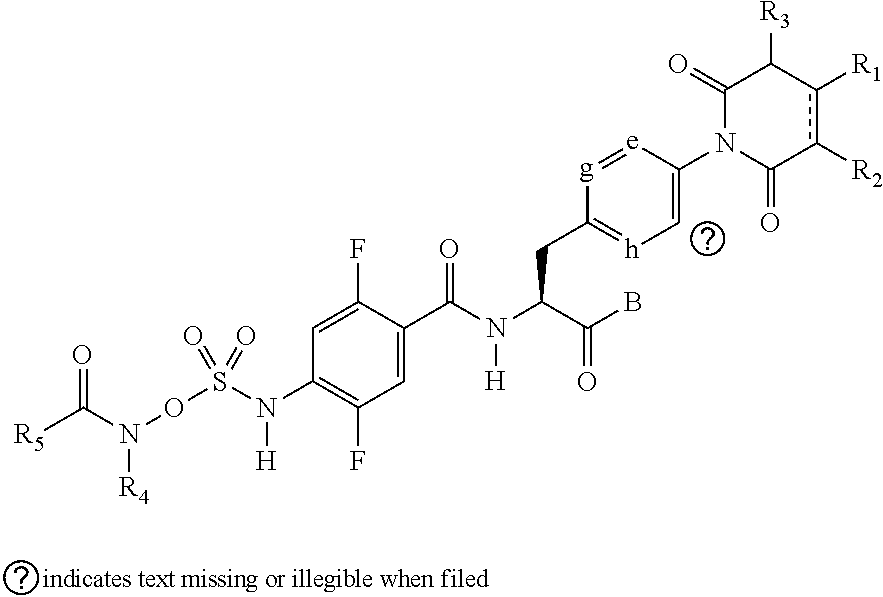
[R5]C(N(OS(N(C1=C(F)C=C(C(N(C(C(B)=O)CC2=[h]C=C(N3C(=O)C([R3])c([R1])c([R2])C3=O)[e]=[g]2)[H])=O)C(F)=C1)[H])(=O)=O)[R4])=O
